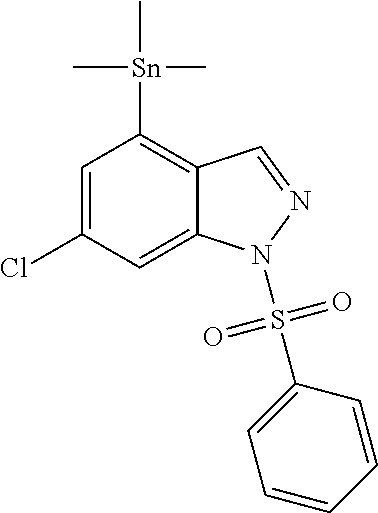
C1=C(Cl)C=C2C(=C1[Sn](C)(C)C)C=NN2S(C1=CC=CC=C1)(=O)=O
